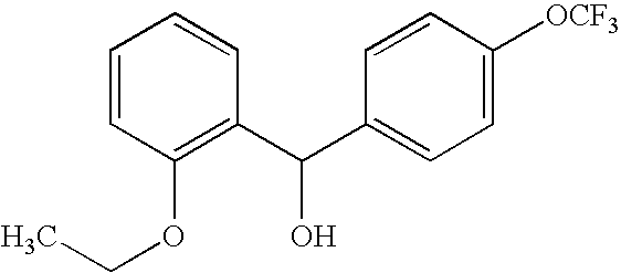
C1(C(C2=CC=C([OCF3])C=C2)O)=C(OCC)C=CC=C1
